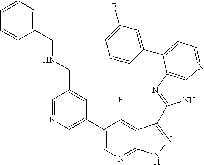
C1=NC=C(C2=CN=C3C(=C2F)C(C2=NC4=C(N2)N=CC=C4C2=CC(F)=CC=C2)=NN3)C=C1CNCC1=CC=CC=C1
